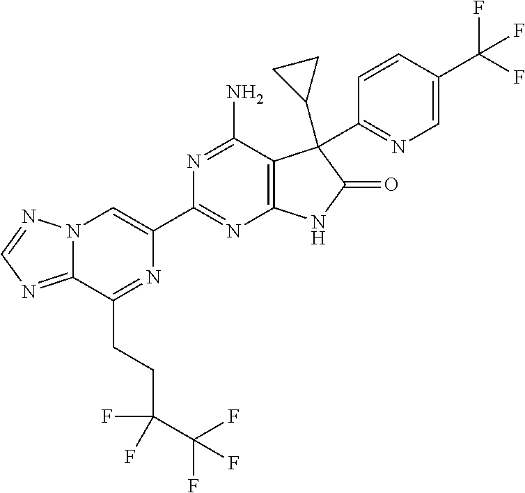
C12=NC=NN1C=C(C1=NC3=C(C(N)=N1)C(C1CC1)(C1=NC=C(C(F)(F)F)C=C1)C(=O)N3)N=C2CCC(F)(C(F)(F)F)F
